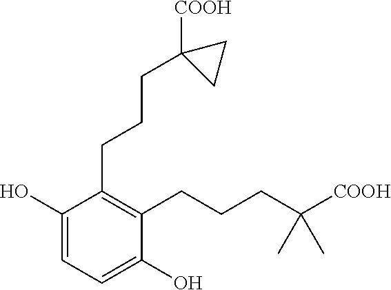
C1=C(O)C(CCCC2([COOH])CC2)=C(CCCC(C)(C)[COOH])C(O)=C1
